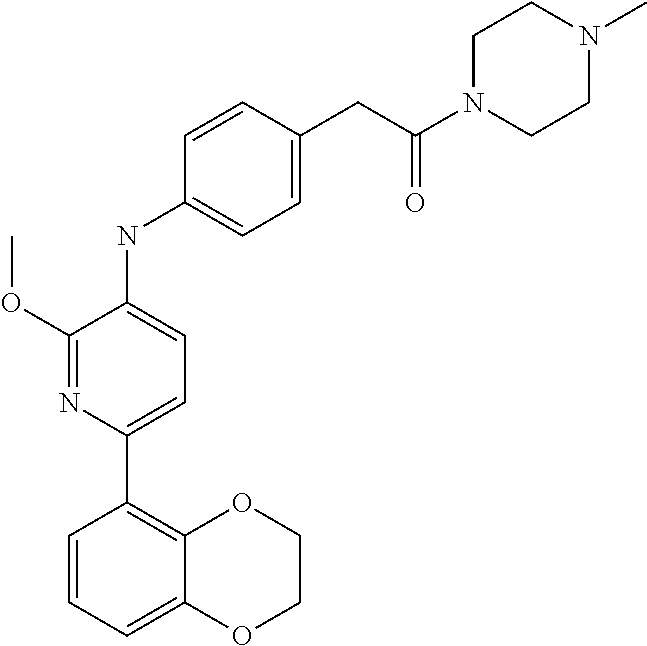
C1=CC=C2C(=C1C1=CC=C(NC3=CC=C(CC(N4CCN(C)CC4)=O)C=C3)C(OC)=N1)OCCO2
